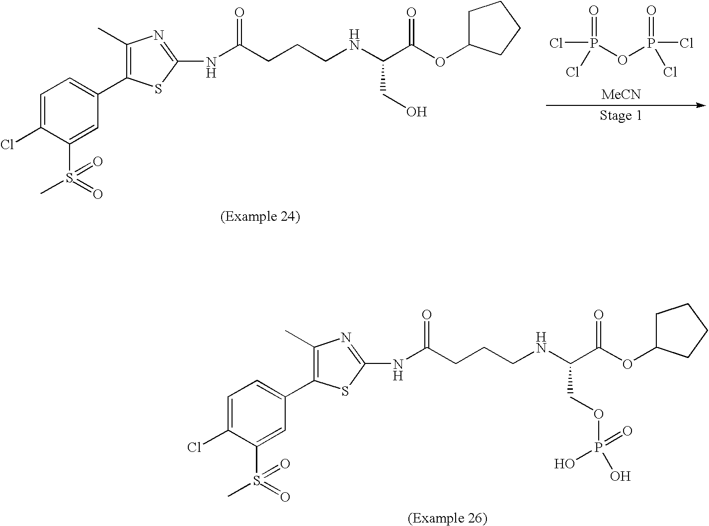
C1=C(Cl)C(S(C)(=O)=O)=CC(C2=C(C)N=C(NC(CCCNC(C(=O)OC3CCCC3)CO)=O)S2)=C1.ClP(=O)(Cl)OP(Cl)(=O)Cl.[MeCN].C1=C(Cl)C(S(C)(=O)=O)=CC(C2=C(C)N=C(NC(CCCNC(C(=O)OC3CCCC3)COP(O)(=O)O)=O)S2)=C1
